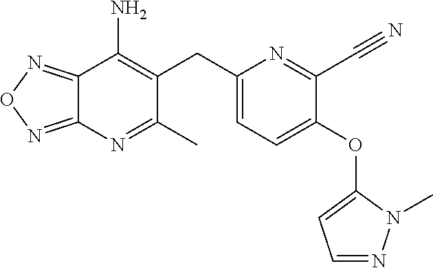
C12=NON=C1N=C(C)C(CC1=CC=C(OC3=CC=NN3C)C(C#N)=N1)=C2N
